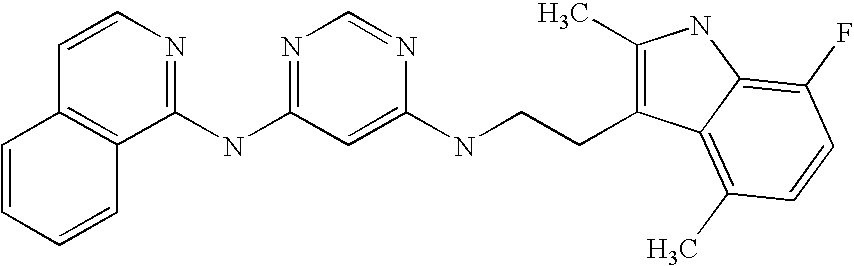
C1(NC2=NC=NC(NCCC3=C(C)NC4=C(F)C=CC(C)=C34)=C2)=NC=CC2=C1C=CC=C2
